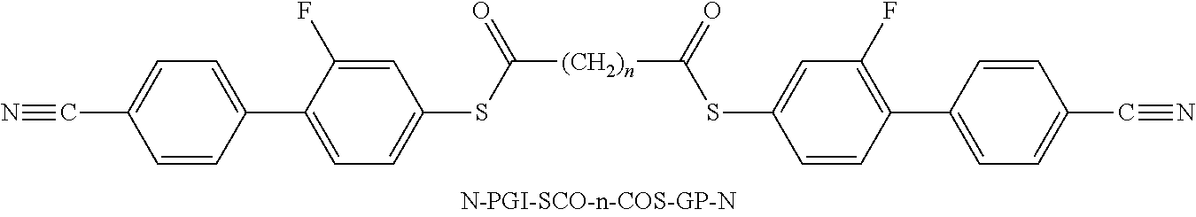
[(CH2)n](C(=O)SC1=CC=C(C2=CC=C(C#N)C=C2)C(F)=C1)C(SC1=CC(F)=C(C2=CC=C(C#N)C=C2)C=C1)=O
